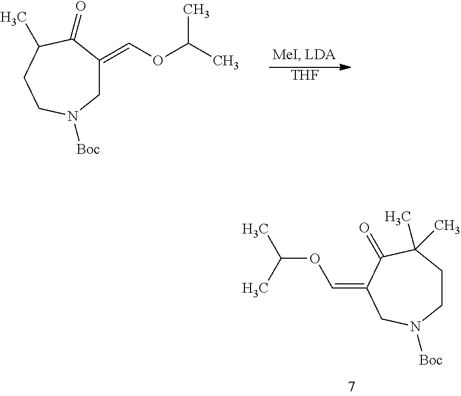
C1CC(C)(C)C(=O)C(=COC(C)C)CN1[Boc].[THF].C1C(=COC(C)C)C(=O)C(C)CCN1[Boc]
